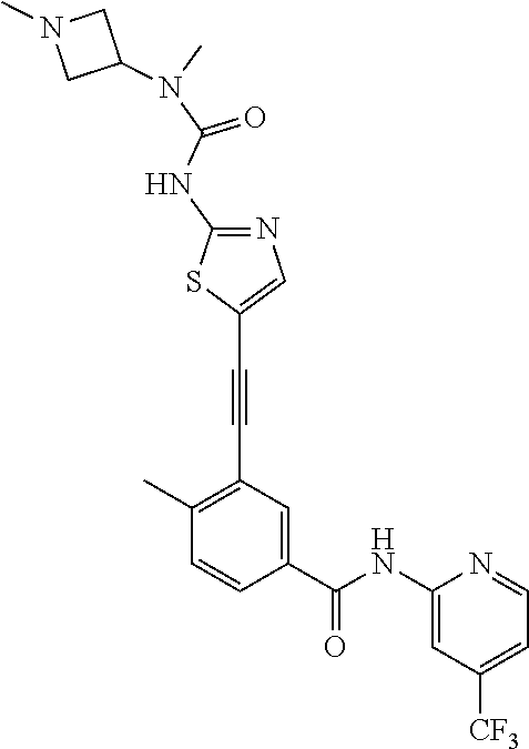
C1(C)=C(C#CC2=CN=C(NC(N(C)C3CN(C)C3)=O)S2)C=C(C(NC2=CC([CF3])=CC=N2)=O)C=C1
